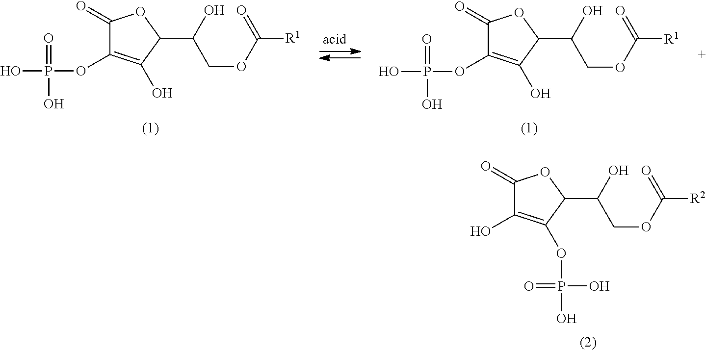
OP(OC1=C(O)C(C(O)COC([R1])=O)OC1=O)(=O)O.OP(OC1=C(O)C(C(O)COC([R1])=O)OC1=O)(=O)O.OC1=C(OP(O)(=O)O)C(C(O)COC([R2])=O)OC1=O
